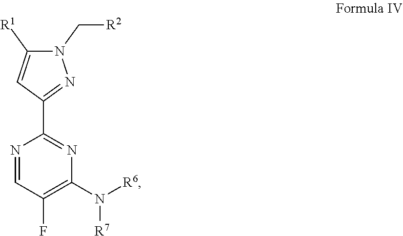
N1=CC(F)=C(N([R7])[R6])N=C1C1=NN(C[R2])C([R1])=C1
